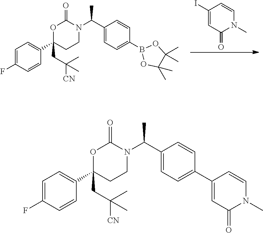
C1=C(F)C=CC(C2(CC([CN])(C)C)CCN(C(C3=CC=C(B4OC(C)(C)C(C)(C)O4)C=C3)C)C(=O)O2)=C1.C1(I)=CC(=O)N(C)C=C1.C1=C(F)C=CC(C2(CC([CN])(C)C)CCN(C(C3=CC=C(C4=CC(=O)N(C)C=C4)C=C3)C)C(=O)O2)=C1
